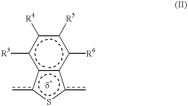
C12C(C([R6])C([R5])C([R4])C1[R3])c(c)Sc2c
